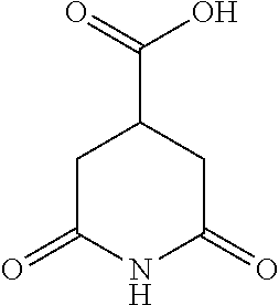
C1C(=O)NC(=O)CC1C(=O)O
